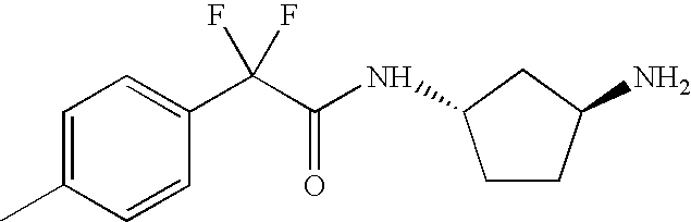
C1CC(N)CC1NC(C(C1=CC=C(C)C=C1)(F)F)=O
